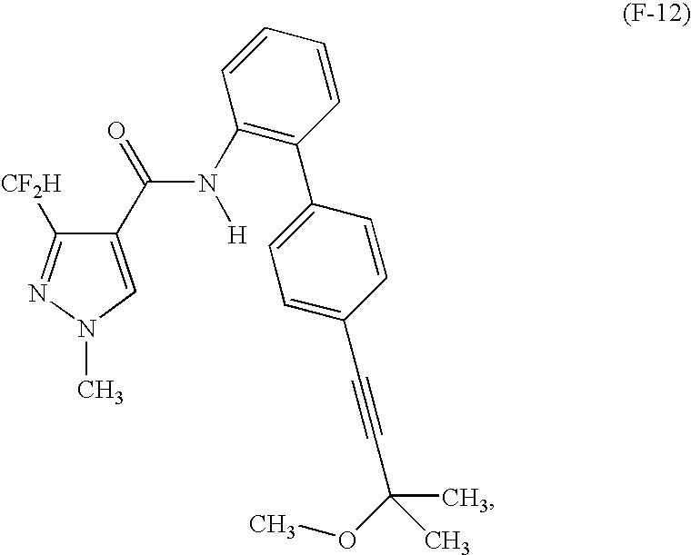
CN1C=C(C(=O)N([H])C2=C(C3=CC=C(C#CC(OC)(C)C)C=C3)C=CC=C2)C([CF2H])=N1
